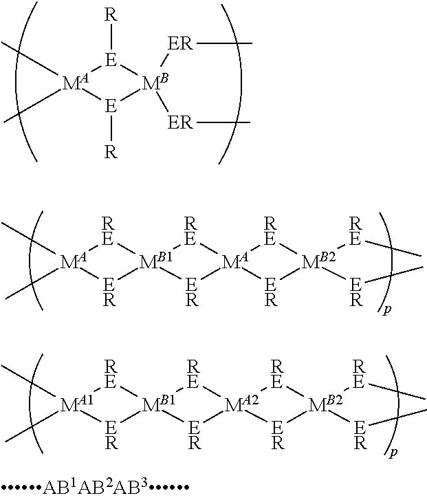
[MA]1(C)(C)[RE][MB1]2([ER]1)[RE][MA]1([ER]2)[RE][MB2]([RE]C)([ER]C)[ER]1.[MA1]1(C)(C)[RE][MB1]2([ER]1)[RE][MA2]1([ER]2)[RE][MB2]([RE]C)([ER]C)[ER]1.[MA]1(C)(C)[E]([R])[MB]([ER]C)([ER]C)[E]1[R]
